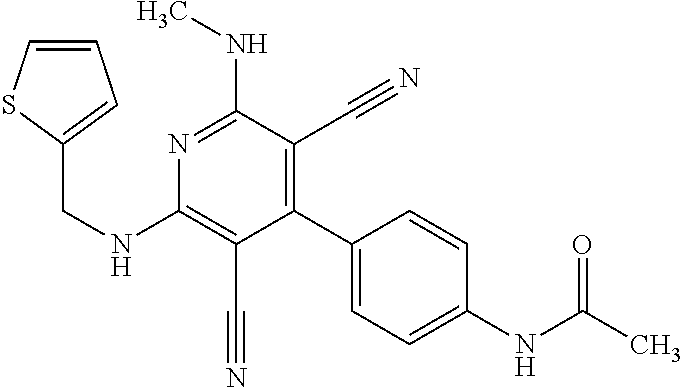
C1(C2=CC=C(NC(C)=O)C=C2)=C(C#N)C(NC)=NC(NCC2=CC=CS2)=C1C#N
